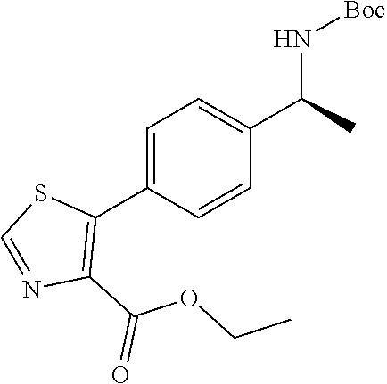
C1=C(C2=C(C(=O)OCC)N=CS2)C=CC(C(N[Boc])C)=C1
